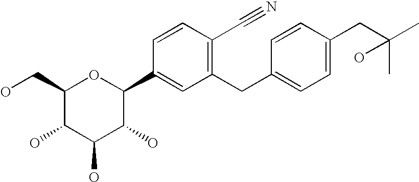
C1(CO)C(O)C(O)C(O)C(C2=CC(CC3=CC=C(CC(C)(C)O)C=C3)=C(C#N)C=C2)O1
